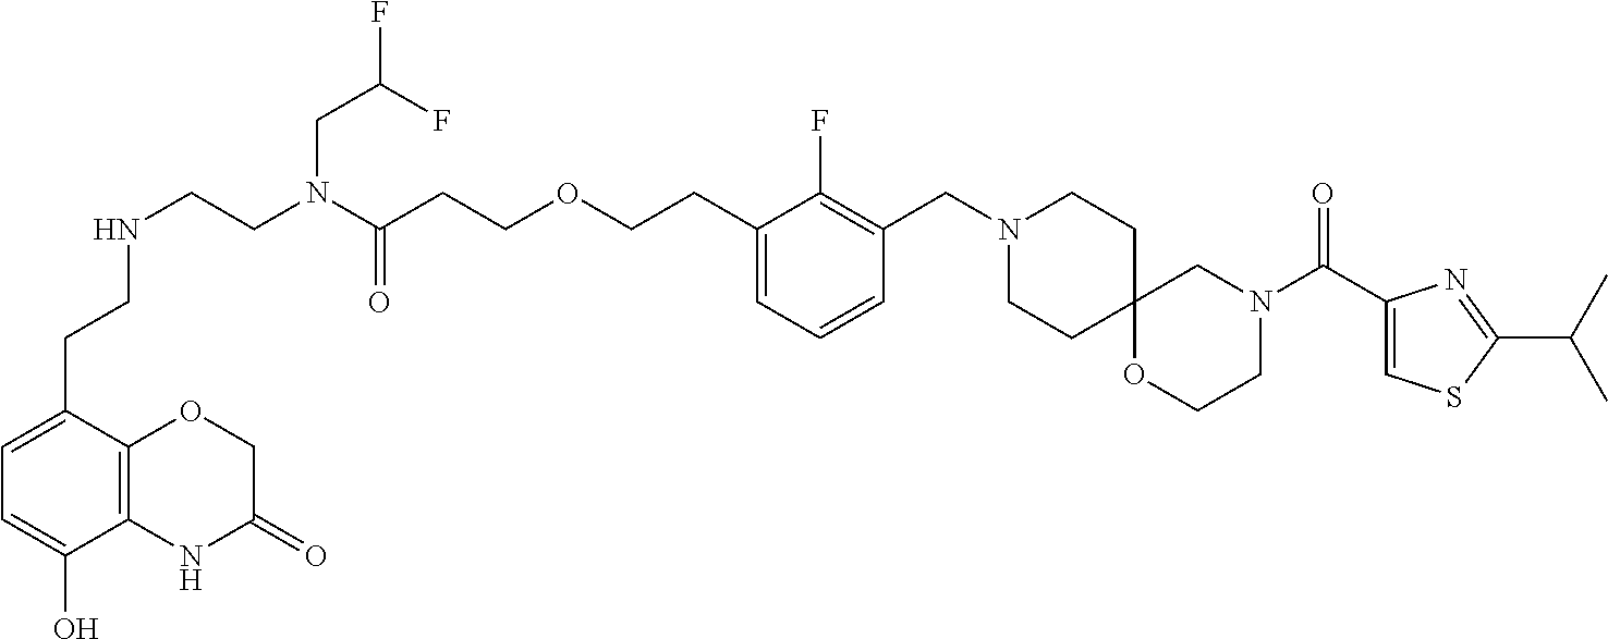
C1=C(CCNCCN(C(CCOCCC2=CC=CC(CN3CCC4(CC3)OCCN(C(C3=CSC(C(C)C)=N3)=O)C4)=C2F)=O)CC(F)F)C2=C(C(O)=C1)NC(=O)CO2
